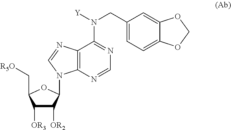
C1([OR3])C([OR2])C(N2C3=C(C(N(CC4=CC=C5C(=C4)OCO5)[Y])=NC=N3)N=C2)OC1C[R5O]
